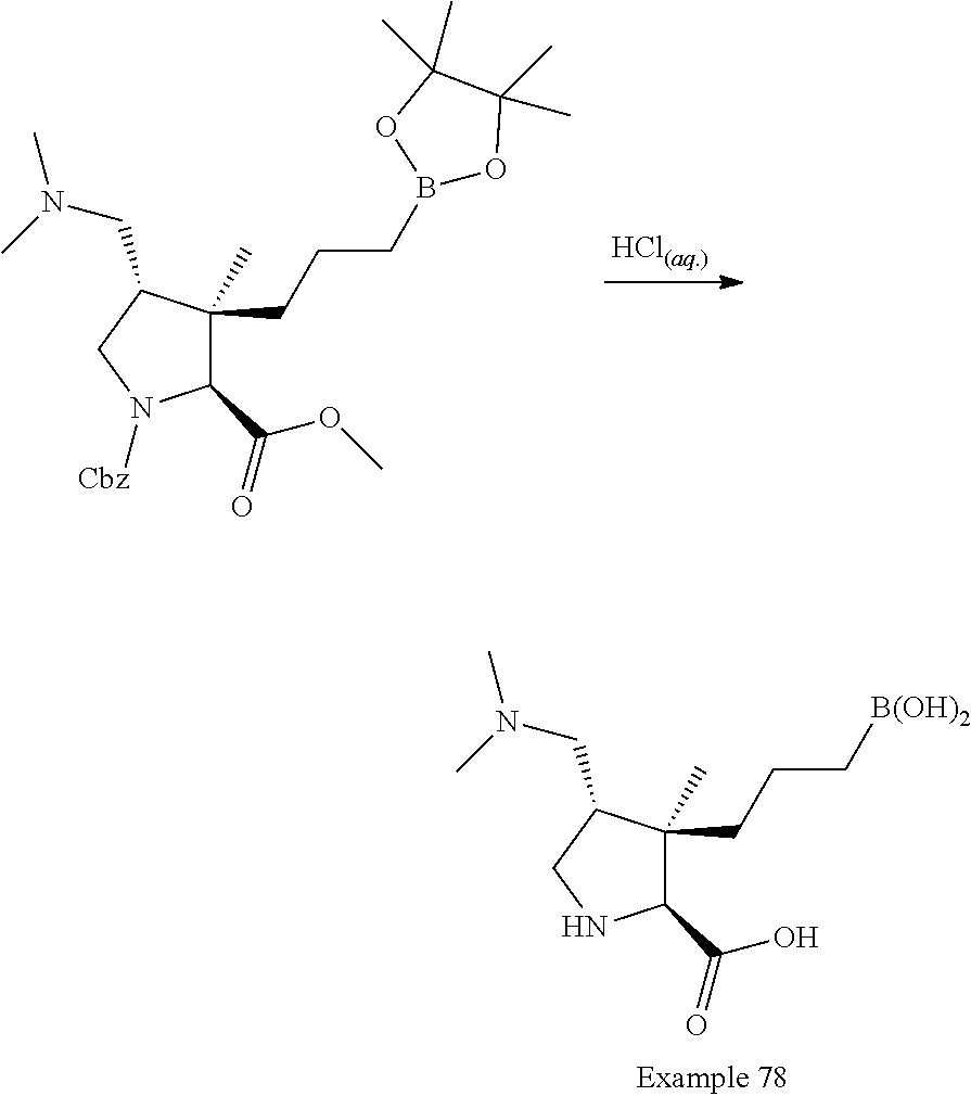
C1(C(=O)O)C(CCC[B(OH)2])(C)C(CN(C)C)CN1.C1(C(=O)OC)C(CCCB2OC(C)(C)C(C)(C)O2)(C)C(CN(C)C)CN1[Cbz]
